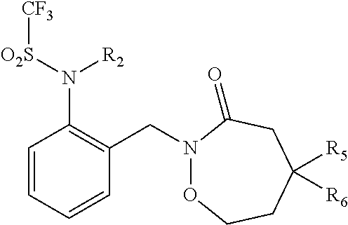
C1=CC=CC(CN2OCCC([R5])([R6])CC2=O)=C1N([O2S][CF3])[R2]
